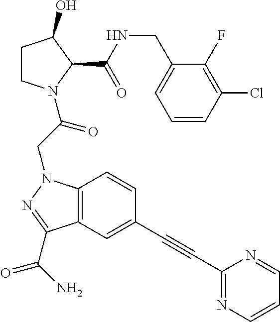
C1=CC(Cl)=C(F)C(CNC(C2C(O)CCN2C(CN2C3=C(C(C(N)=O)=N2)C=C(C#CC2=NC=CC=N2)C=C3)=O)=O)=C1
